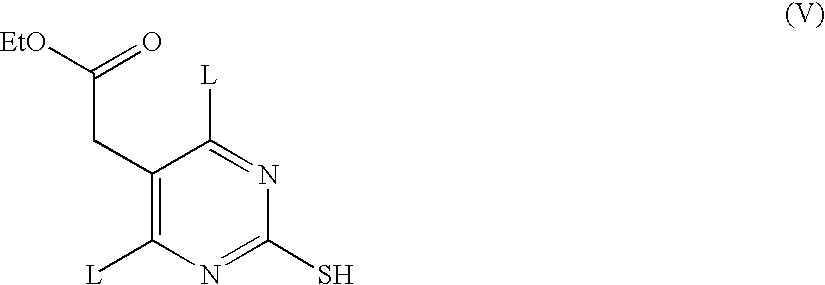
C1(CC([EtO])=O)=C([L])N=C(S)N=C1[L]
